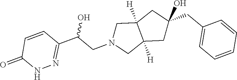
C1(CC2=CC=CC=C2)(O)CC2([H])C([H])(CN(CC(C3=NNC(=O)C=C3)O)C2)C1
